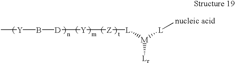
[L]([Z][Y][D]B[Y]C)[M]([Lr])[L][nucleic acid]
